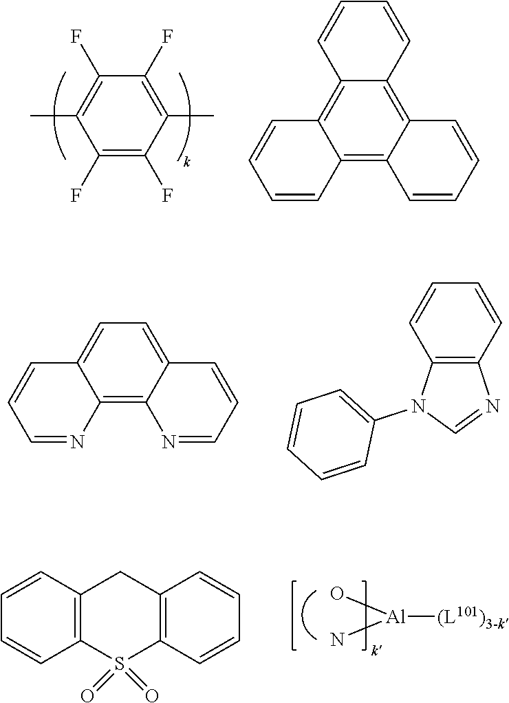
C1(F)=C(F)C(C)=C(F)C(F)=C1C.C12=C3C(=C4C(=C1C=CC=C2)C=CC=C4)C=CC=C3.C12=C3C(=CC=C1C=CC=N2)C=CC=N3.C12=C(N(C3=CC=CC=C3)C=N1)C=CC=C2.[Al]([(L101)3-k])(O)N.C1=CC2=C(C=C1)S(=O)(=O)C1=C(C2)C=CC=C1
